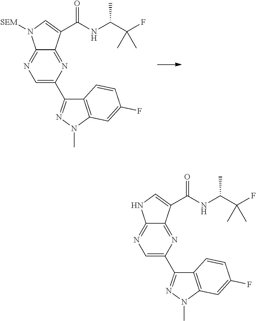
C1=C(C2=NN(C)C3=C2C=CC(F)=C3)N=C2C(=N1)N([SEM])C=C2C(NC(C(F)(C)C)C)=O.C1=C(C2=NN(C)C3=C2C=CC(F)=C3)N=C2C(=N1)NC=C2C(NC(C(F)(C)C)C)=O
